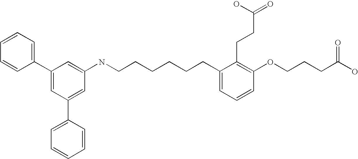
C1=C(C2=CC=CC=C2)C=C(NCCCCCCC2=CC=CC(OCCCC(O)=O)=C2CCC(=O)O)C=C1C1=CC=CC=C1
